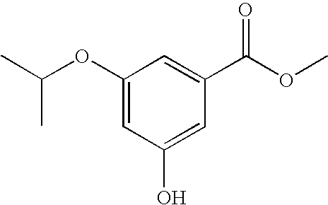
C1(OC(C)C)=CC(O)=CC(C(OC)=O)=C1
